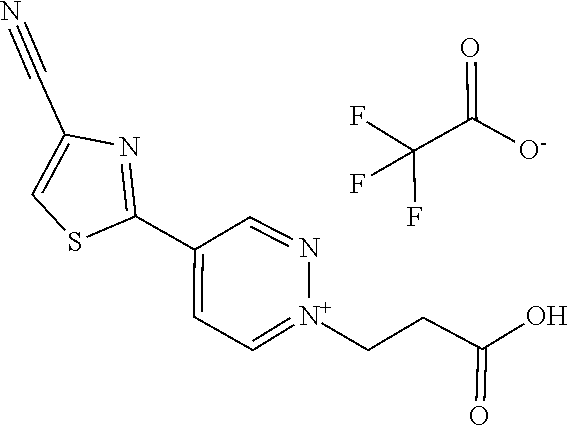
S1C(C2=CC=[N+](CCC(=O)O)N=C2)=NC(C#N)=C1.FC(F)(F)C(=O)[O-]
